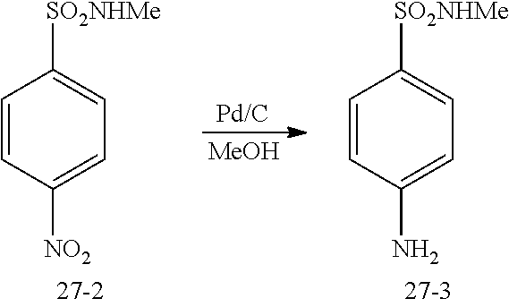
C1=CC(N)=CC=C1[SO2NHMe].[Pd/C].[MeOH].C1=CC([NO2])=CC=C1[SO2NHMe]
